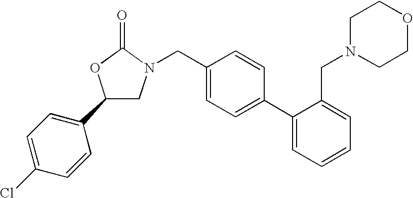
C1(C2=CC=C(Cl)C=C2)CN(CC2=CC=C(C3=CC=CC=C3CN3CCOCC3)C=C2)C(=O)O1
